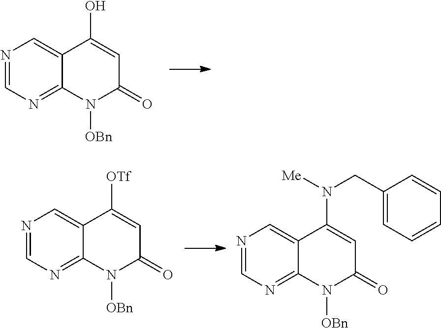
N1=CN=C2C(=C1)C(O)=CC(=O)N2[OBn].N1=CN=C2C(=C1)C([OTf])=CC(=O)N2[OBn].N1=CN=C2C(=C1)C(N(CC1=CC=CC=C1)[Me])=CC(=O)N2[OBn]
